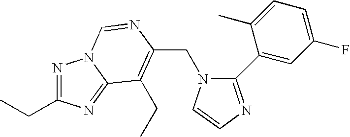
C(N1C(C2=CC(F)=CC=C2C)=NC=C1)C1=C(CC)C2=NC(CC)=NN2C=N1
